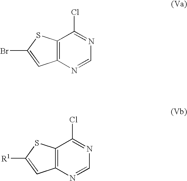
C12=C(N=CN=C1Cl)C=C(Br)S2.C12=C(N=CN=C1Cl)C=C([R1])S2
